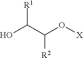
OC(C(O[X])[R2])[R1]
